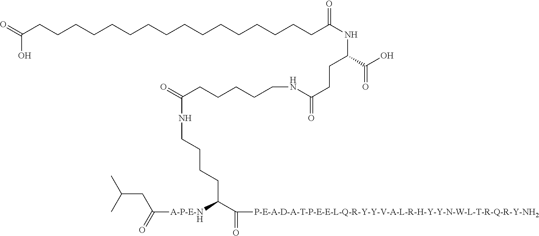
O=C(CCCCCCCCCCCCCCCCC(NC(C(O)=O)CCC(=O)NCCCCCC(=O)NCCCCC(C(=O)[P-E-A-D-A-T-P-E-E-L-Q-R-Y-Y-V-A-L-R-H-Y-Y-N-W-L-T-R-Q-R-Y-NH2])[A-P-E-NH]C(=O)CC(C)C)=O)O
